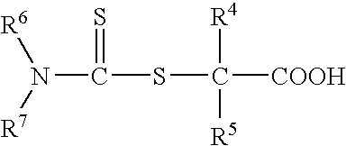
N(C(SC([COOH])([R4])[R5])=S)([R7])[R6]
